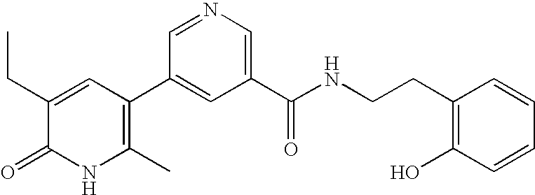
CCC1=CC(C2=CC(C(=O)NCCC3=C(O)C=CC=C3)=CN=C2)=C(C)NC1=O
